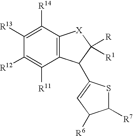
C12=C(C(C3=CC([R6])C([R7])S3)C([R])([R1])[X]1)C([R11])=C([R12])C([R13])=C2[R14]
